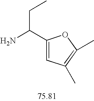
C1(C(N)CC)=CC(C)=C(C)O1
